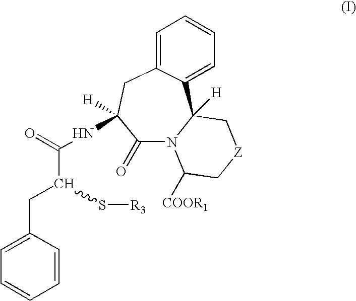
C1(CC(C(=O)NC2([H])C(=O)N3C([H])(C4=CC=CC=C4C2)C[Z]CC3[COOR1])S[R3])=CC=CC=C1
